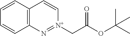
C12=C(C=CC=C1)C=C[N+](CC(OC(C)(C)C)=O)=N2
